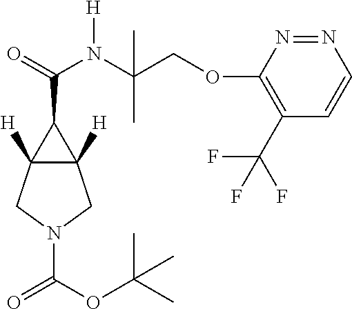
C12([H])C([H])(CN(C(OC(C)(C)C)=O)C1)C2C(=O)N(C(COC1=C(C(F)(F)F)C=CN=N1)(C)C)[H]
